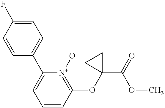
C1=CC(C2=CC=CC(OC3(C(=O)OC)CC3)=[N+]2[O-])=CC=C1F
